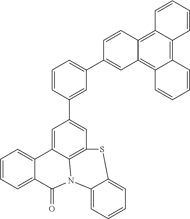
C1=CC=C2C(=C1)C1=CC(C3=CC(C4=CC5=C6C(=C7C(=C5C=C4)C=CC=C7)C=CC=C6)=CC=C3)=CC3=C1N(C2=O)C1=CC=CC=C1S3
